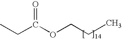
CCC(OCCC)=O
